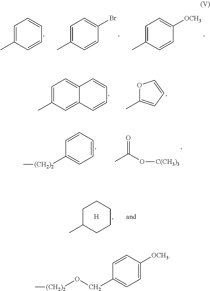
C1=C(C)C=CC=C1.C1=C(C)C=CC(Br)=C1.C1=C(C)C=CC([OCH3])=C1.C1=C(C)C=C2C(=C1)C=CC=C2.O1C(C)=CC=C1.C1=CC=CC=C1[(CH2)2]C.CC(O[C(CH3)3])=O.C1C(C)CCCC1.[H].C1=CC([OCH3])=CC=C1CO[(CH2)2]C
